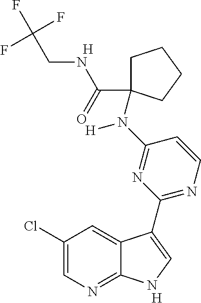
[H].C1=CN=C(C2=CNC3=NC=C(Cl)C=C32)N=C1N(C1(C(NCC(F)(F)F)=O)CCCC1)[H].[H]
